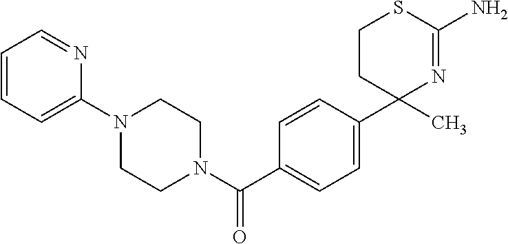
C1=CC(C2(C)N=C(N)SCC2)=CC=C1C(N1CCN(C2=CC=CC=N2)CC1)=O
